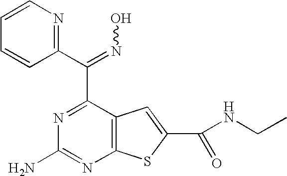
C1(C(=NO)C2=NC(N)=NC3=C2C=C(C(NCC)=O)S3)=NC=CC=C1
